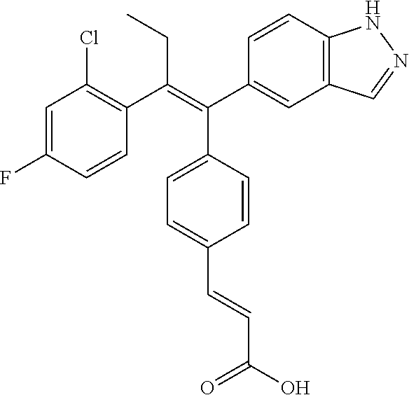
C1=C(F)C=CC(C(=C(C2=CC3=C(C=C2)NN=C3)C2=CC=C(C=CC(O)=O)C=C2)CC)=C1Cl
